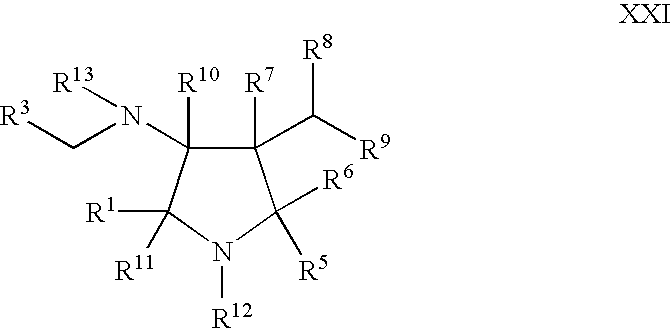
C1([R7])(C([R9])[R8])C([R10])(N(C[R3])[R13])C([R1])([R11])N([R12])C1([R6])[R5]
